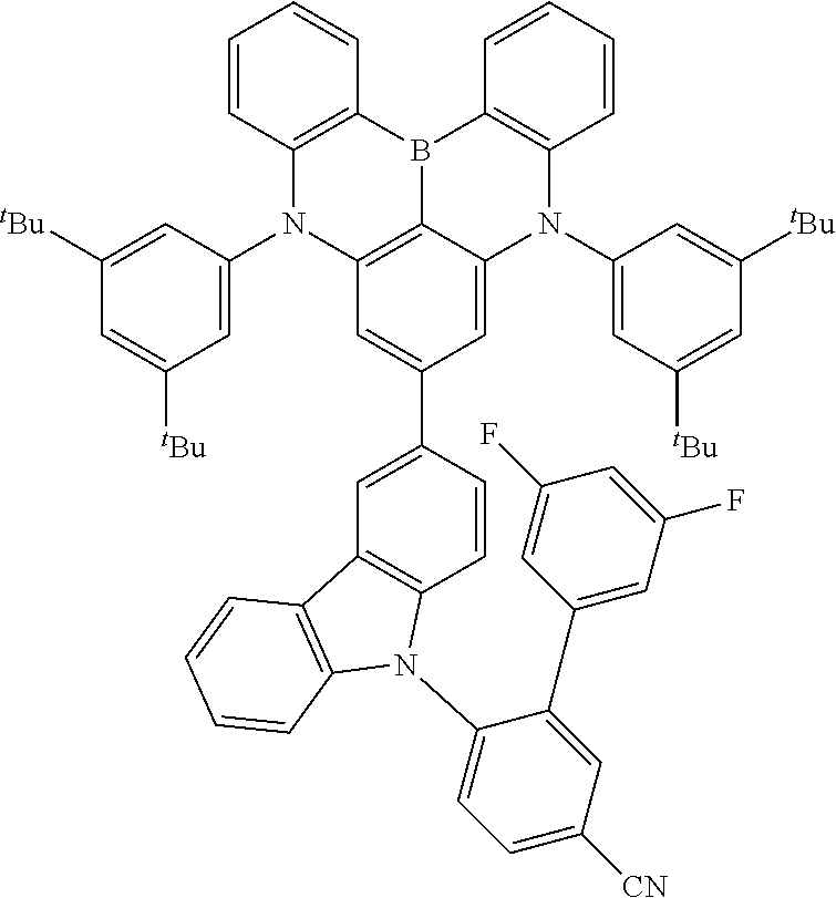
C12=C(B3C4=C(N1C1=CC([tBu])=CC([tBu])=C1)C=C(C1=CC5=C(N(C6=CC=C([CN])C=C6C6=CC(F)=CC(F)=C6)C6=C5C=CC=C6)C=C1)C=C4N(C1=CC([tBu])=CC([tBu])=C1)C1=C3C=CC=C1)C=CC=C2
